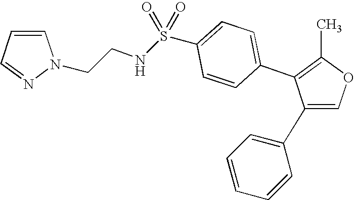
C1(C2=CC=CC=C2)=COC(C)=C1C1=CC=C(S(=O)(=O)NCCN2C=CC=N2)C=C1
